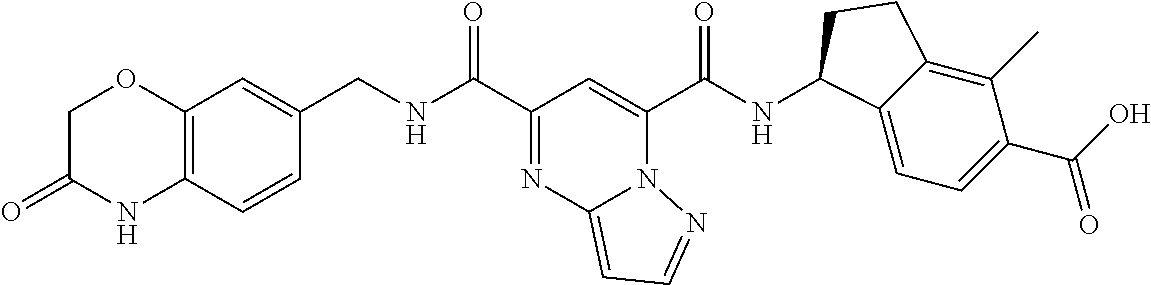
C(NC(C1=NC2=CC=NN2C(C(NC2C3=CC=C(C(=O)O)C(C)=C3CC2)=O)=C1)=O)C1=CC2=C(C=C1)NC(=O)CO2
